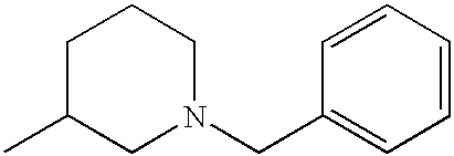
C1C(C)CN(CC2=CC=CC=C2)CC1
